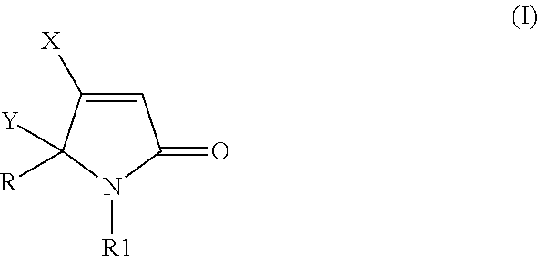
C1=C([X])C([R])([Y])N([R1])C1=O
